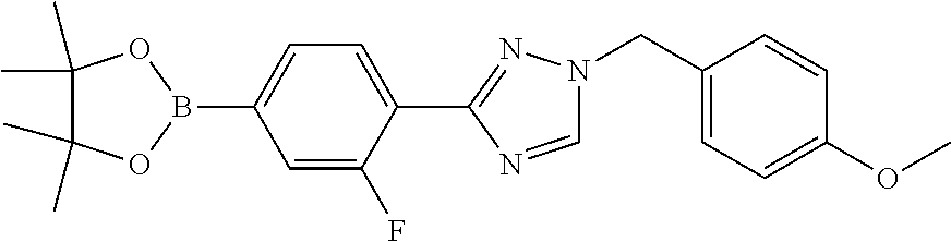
C1(C2=NN(CC3=CC=C(OC)C=C3)C=N2)=CC=C(B2OC(C)(C)C(C)(C)O2)C=C1F
